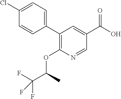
C1(C2=CC=C(Cl)C=C2)=C(OC(C(F)(F)F)C)N=CC(C(O)=O)=C1
